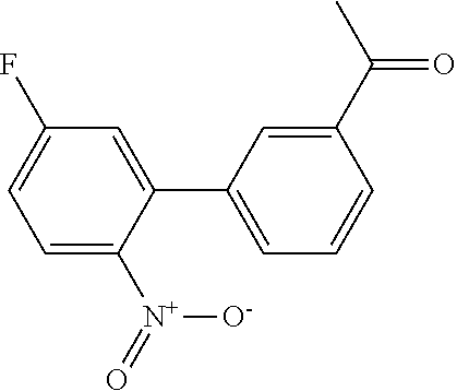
C1=C([N+](=O)[O-])C(C2=CC=CC(C(C)=O)=C2)=CC(F)=C1
